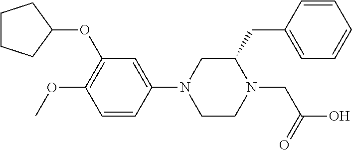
C1CCC(OC2=C(OC)C=CC(N3CCN(CC(O)=O)C(CC4=CC=CC=C4)C3)=C2)C1
